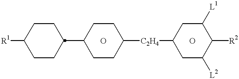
[R1]C1CCC(C2CCC([C2H4]C3CC([L2])C([R2])C([L1])C3)CC2)CC1.O.O
